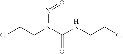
ClCCN(C(NCCCl)=O)N=O
